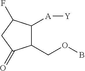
C1(COB)C([A][Y])C(F)CC1=O
